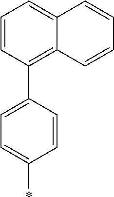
C1=CC=CC2=CC=CC(C3=CC=C(*)C=C3)=C12
